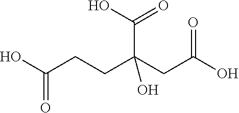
OC(CC(CCC(O)=O)(C(O)=O)O)=O
